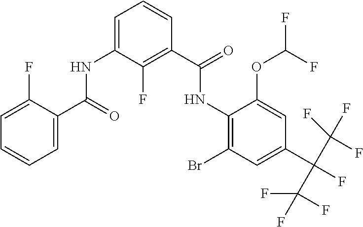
N(C1=C(Br)C=C(C(F)(C(F)(F)F)C(F)(F)F)C=C1OC(F)F)C(C1=C(F)C(NC(C2=CC=CC=C2F)=O)=CC=C1)=O
